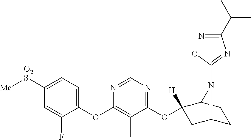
C1(OC2=C(C)C(OC3([H])CC4CCC3N4C(=NC(=N)C(C)C)O)=NC=N2)=CC=C([O2S][Me])C=C1F
